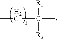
[R1]C([R2])(C)CC
